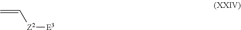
C=C[Z2][E3]
